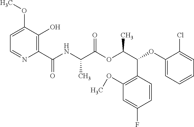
C1=C(OC)C(O)=C(C(NC(C(OC(C(C2=C(OC)C=C(F)C=C2)OC2=CC=CC=C2Cl)C)=O)C)=O)N=C1
